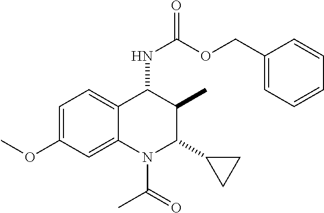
C1=C(OC)C=C2C(=C1)C(NC(=O)OCC1=CC=CC=C1)C(C)C(C1CC1)N2C(=O)C
